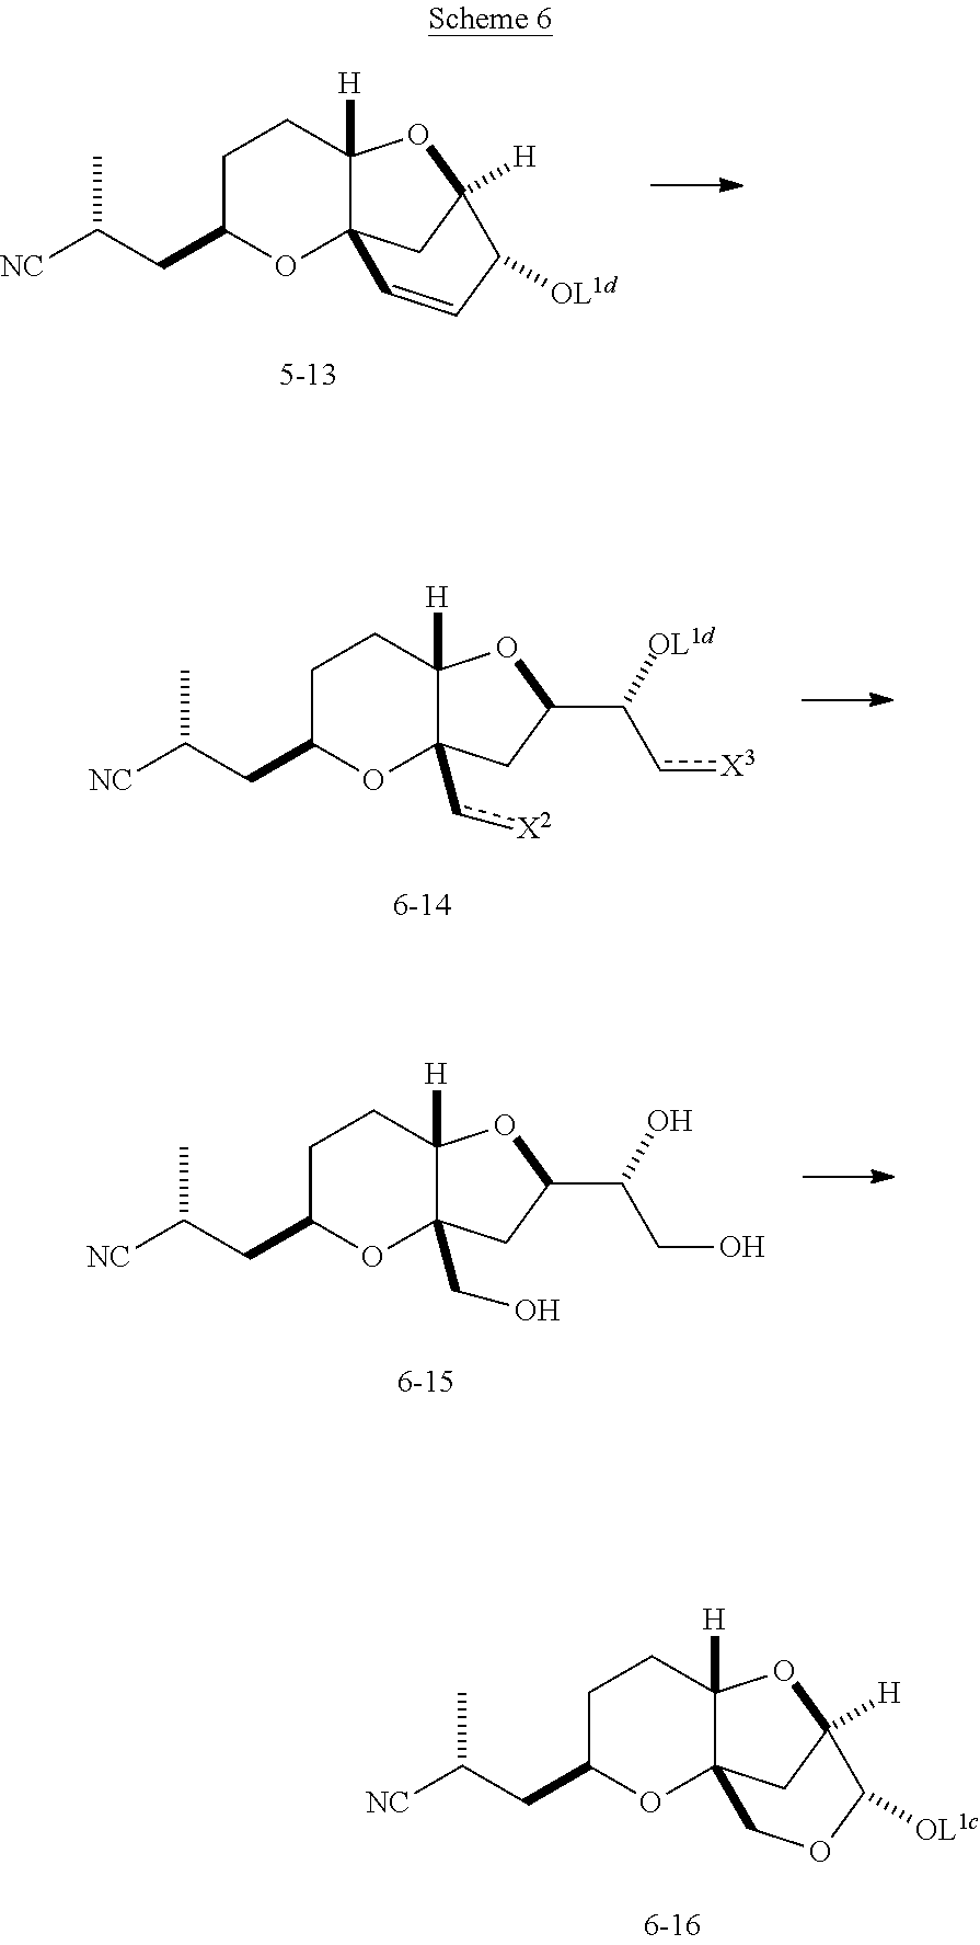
C12([H])C3(CC([H])(O1)C([OL1d])C=C3)OC(CC([NC])C)CC2.C12([H])C(c[X2])(CC(C(c[X3])[OL1d])O1)OC(CC([NC])C)CC2.C12([H])C(CO)(CC(C(CO)O)O1)OC(CC([NC])C)CC2.C12([H])C3(CC([H])(O1)C([OL1c])OC3)OC(CC([NC])C)CC2
